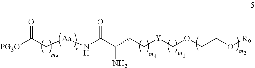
C(C(CC[Y]COCCO[R9])N)(=O)N[Aa]CC([PG3O])=O
